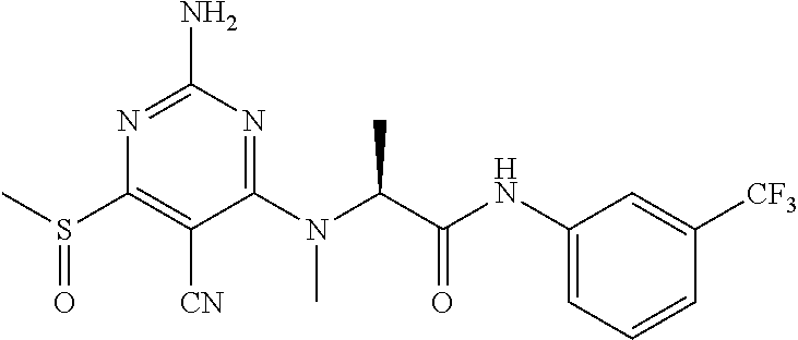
N1=C(N)N=C(N(C(C(NC2=CC=CC([CF3])=C2)=O)C)C)C([CN])=C1S(C)=O
